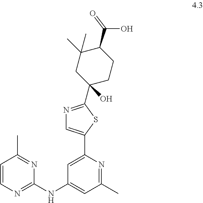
C1=CN=C(NC2=CC(C)=NC(C3=CN=C(C4(O)CCC(C(O)=O)C(C)(C)C4)S3)=C2)N=C1C
